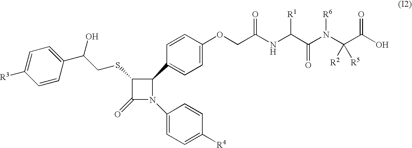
C1(SCC(C2=CC=C([R3])C=C2)O)C(=O)N(C2=CC=C([R4])C=C2)C1C1=CC=C(OCC(NC(C(N(C(C(O)=O)([R2])[R5])[R6])=O)[R1])=O)C=C1
